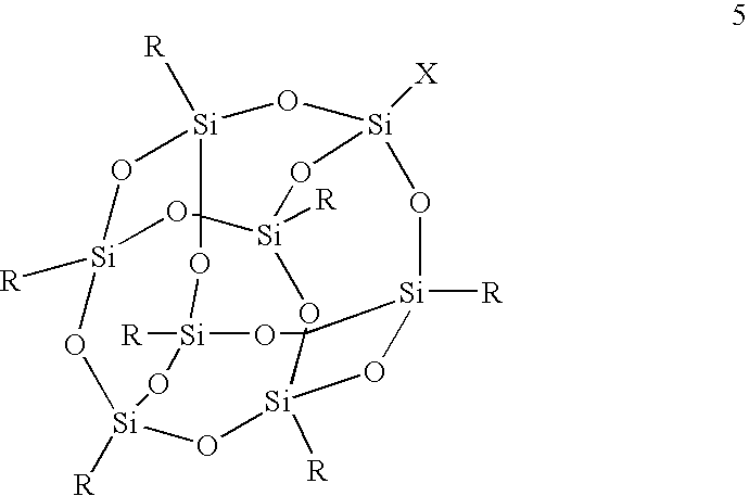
O1[Si]2([R])O[Si]3([R])O[Si]4([R])O[Si]5([R])O[Si]6([X])O[Si]([R])(O2)C12[Si]([R])(OC45O[Si]([R])(O2)O3)O6
